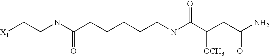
[X1]CCNC(CCCCCNC(C(CC(N)=O)[OCH3])=O)=O
